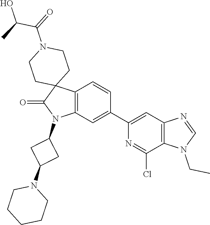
C12=C(C=C(C3=CC4=C(C(Cl)=N3)N(CC)C=N4)C=C1)N(C1CC(N3CCCCC3)C1)C(=O)C21CCN(C(=O)C(C)O)CC1
